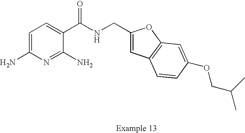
C1=C(N)N=C(N)C(C(NCC2=CC3=C(O2)C=C(OCC(C)C)C=C3)=O)=C1
